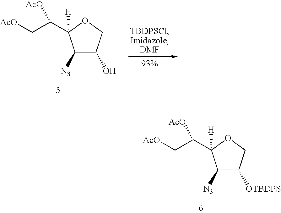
C1([N3])C([OTBDPS])COC1([H])C(C[AcO])[AcO].C1([N3])C(O)COC1([H])C(C[AcO])[AcO]
